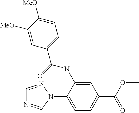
C1=C(NC(C2=CC=C([MeO])C([MeO])=C2)=O)C(N2N=CN=C2)=CC=C1C(OC)=O
